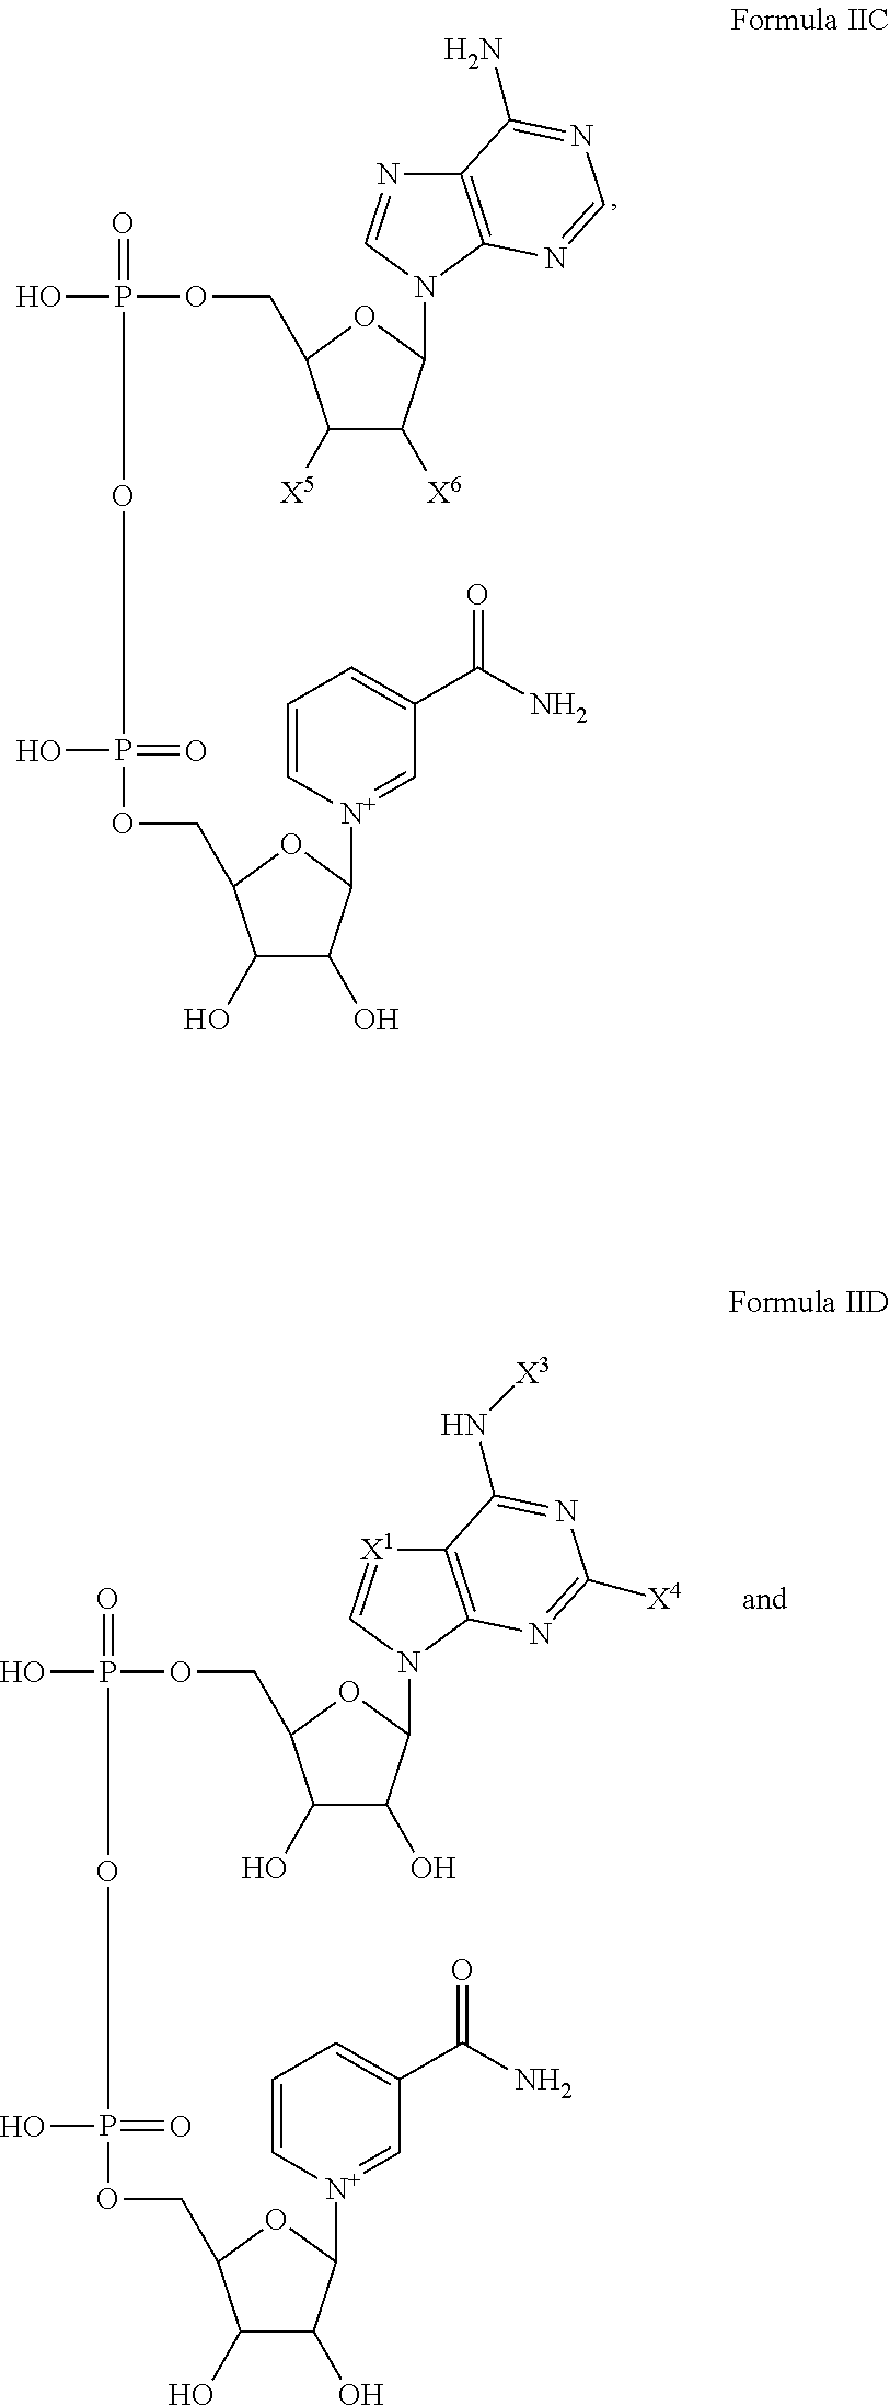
OP(OCC1C([X5])C([X6])C(N2C3=C(N=C2)C(N)=NC=N3)O1)(=O)OP(OCC1C(O)C(O)C([N+]2=CC(C(=O)N)=CC=C2)O1)(O)=O.OP(OCC1C(O)C(O)C(N2C3=C([X1]=C2)C(N[X3])=NC([X4])=N3)O1)(=O)OP(OCC1C(O)C(O)C([N+]2=CC(C(=O)N)=CC=C2)O1)(O)=O
